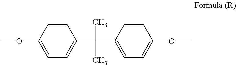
C1=CC(OC)=CC=C1C(C)(C)C1=CC=C(OC)C=C1
